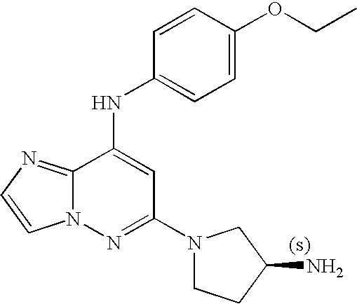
C12=NC=CN1N=C(N1CCC(N)C1)C=C2NC1=CC=C(OCC)C=C1
